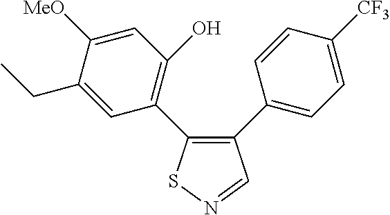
C1(CC)=CC(C2=C(C3=CC=C([CF3])C=C3)C=NS2)=C(O)C=C1[MeO]
